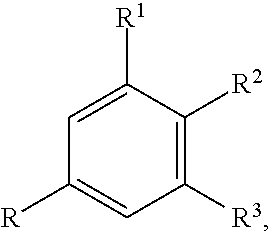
C1=C([R1])C([R2])=C([R3])C=C1[R]
